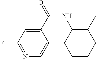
C1(F)=NC=CC(C(=O)NC2CCCCC2C)=C1
